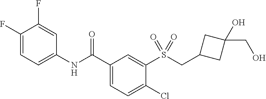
C1(F)=CC=C(NC(C2=CC=C(Cl)C(S(CC3CC(O)(CO)C3)(=O)=O)=C2)=O)C=C1F
